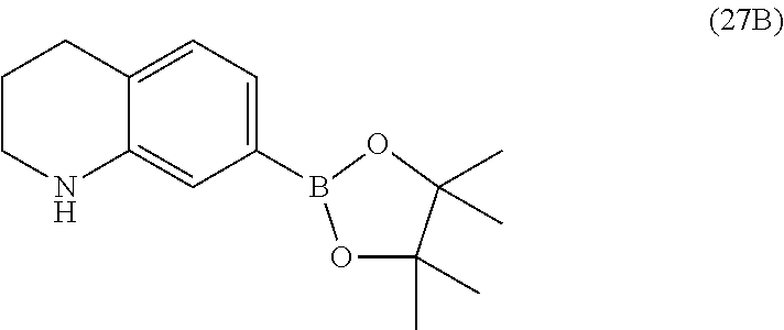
C1(B2OC(C)(C)C(C)(C)O2)=CC=C2C(=C1)NCCC2
